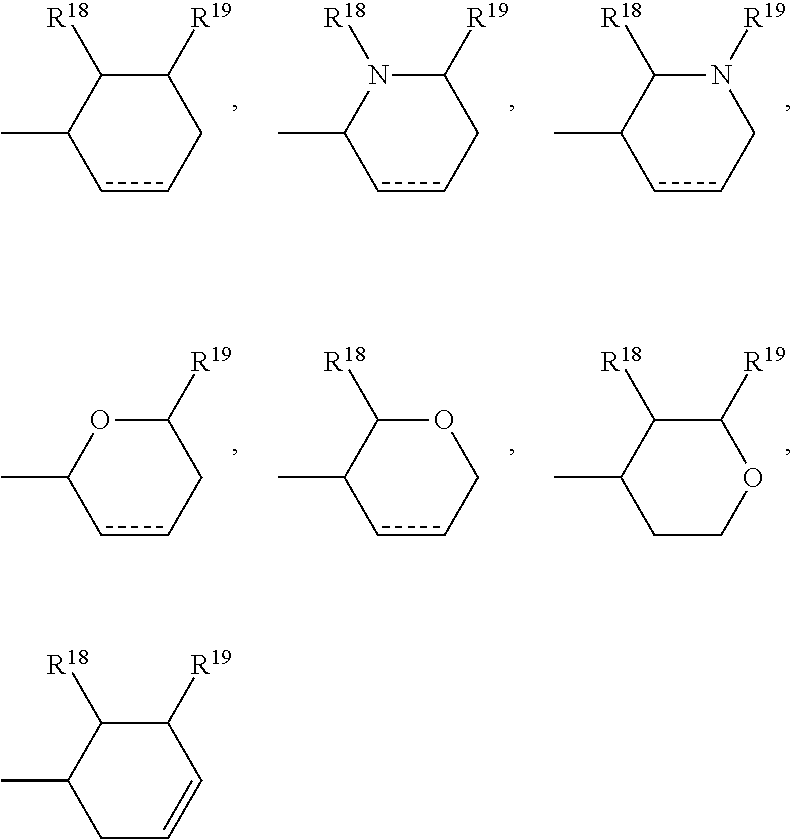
c1cCN([R19])C([R18])C1C.c1cCC([R19])N([R18])C1C.c1cCC([R19])C([R18])C1C.C1COC([R19])C([R18])C1C.c1cCOC([R18])C1C.c1cCC([R19])OC1C.C1C=CC([R19])C([R18])C1C
